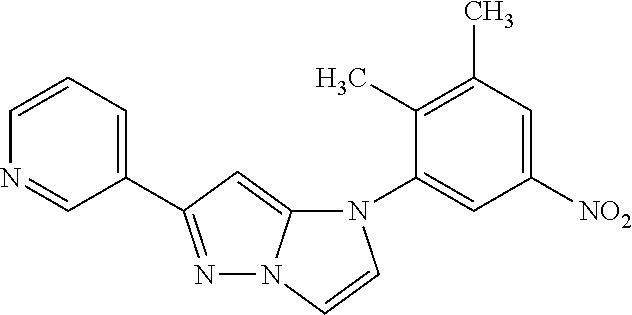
N1(C2=CC([NO2])=CC(C)=C2C)C2=CC(C3=CC=CN=C3)=NN2C=C1
